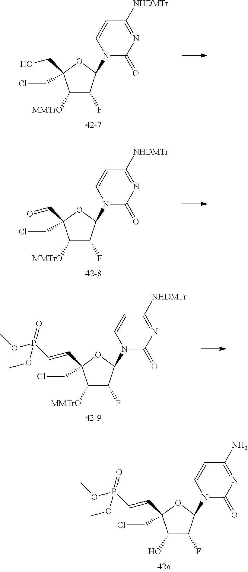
C1([MMTrO])C(F)C(N2C(=O)N=C([NHDMTr])C=C2)OC1(CO)CCl.C1([MMTrO])C(F)C(N2C(=O)N=C([NHDMTr])C=C2)OC1(C=O)CCl.C1([MMTrO])C(F)C(N2C(=O)N=C([NHDMTr])C=C2)OC1(C=CP(OC)(=O)OC)CCl.C1(O)C(F)C(N2C(=O)N=C(N)C=C2)OC1(C=CP(OC)(=O)OC)CCl
